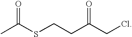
CC(SCCC(CCl)=O)=O
